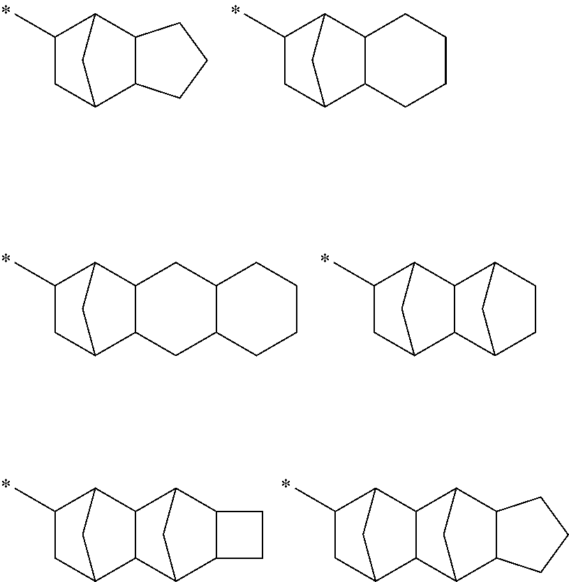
C12C3CC(C)C(C1CCC2)C3.C12C3CC(C)C(C1CCCC2)C3.C12C3CC(C)C(C1CC1C(C2)CCCC1)C3.C12C3CC(C)C(C1C1CCC2C1)C3.C12C3CC(C)C(C1C1C4C(C2C1)CC4)C3.C12C3CC(C)C(C1C1C4C(C2C1)CCC4)C3
